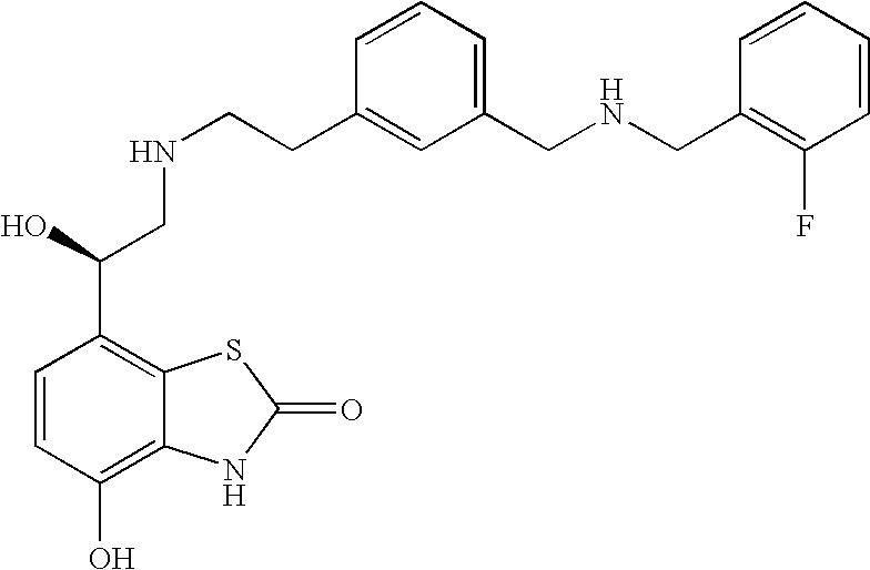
C1=CC(O)=C2C(=C1C(CNCCC1=CC(CNCC3=C(F)C=CC=C3)=CC=C1)O)SC(=O)N2
